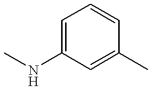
C1=C(C)C=CC=C1NC
